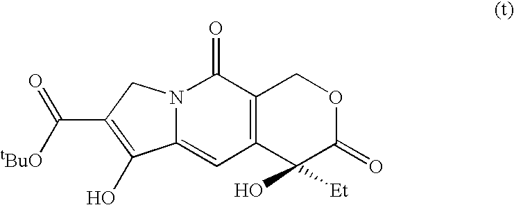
C12=C(C=C3N(C1=O)CC(C(=O)[tBuO])=C3O)C([Et])(O)C(=O)OC2
